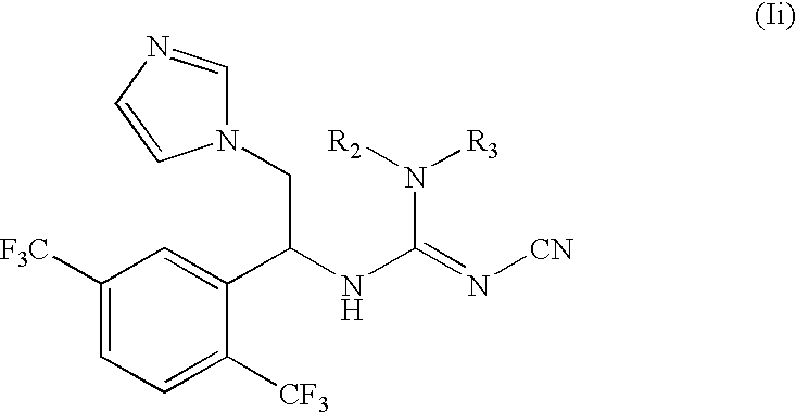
C1([F3C])=CC=C([CF3])C(C(NC(=N[CN])N([R2])[R3])CN2C=NC=C2)=C1
